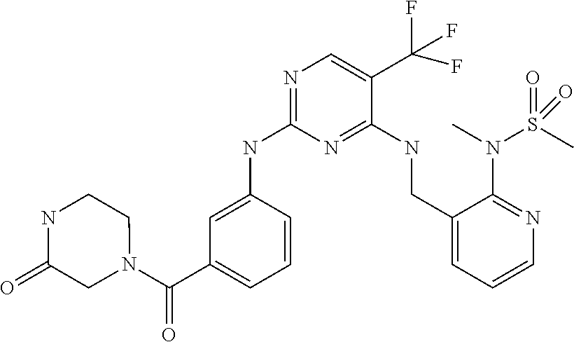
C1(NC2=NC=C(C(F)(F)F)C(NCC3=CC=CN=C3N(S(C)(=O)=O)C)=N2)=CC(C(N2CCNC(=O)C2)=O)=CC=C1
